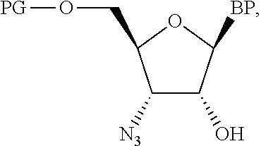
C1([N3])C(O)C([BP])OC1CO[PG]
